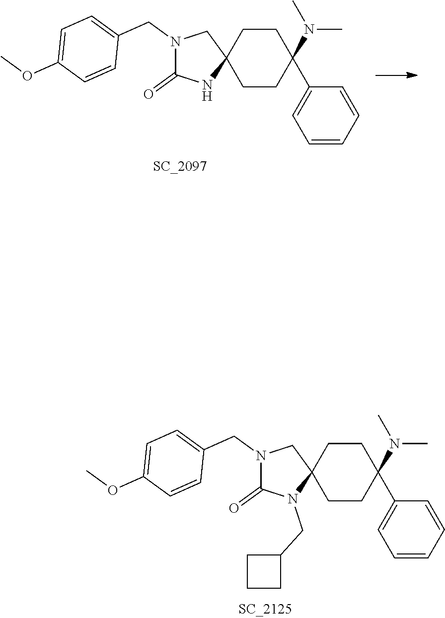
N1(CC2=CC=C(OC)C=C2)C(=O)N(CC2CCC2)C2(C1)CCC(N(C)C)(C1=CC=CC=C1)CC2.N1(CC2=CC=C(OC)C=C2)C(=O)NC2(C1)CCC(N(C)C)(C1=CC=CC=C1)CC2
